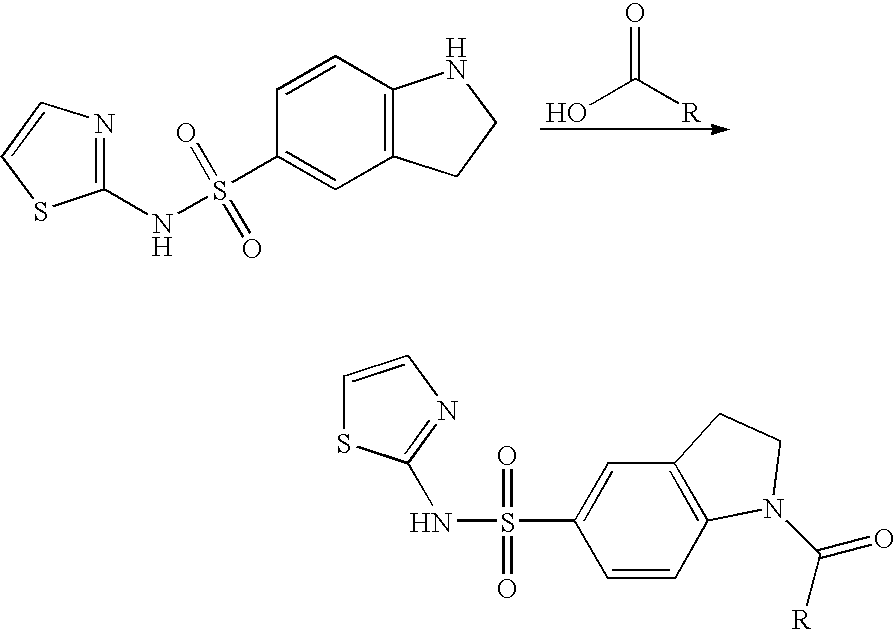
OC([R])=O.C1=CC2=C(C=C1S(NC1=NC=CS1)(=O)=O)CCN2.C1=CC2=C(C=C1S(NC1=NC=CS1)(=O)=O)CCN2C(=O)[R]
